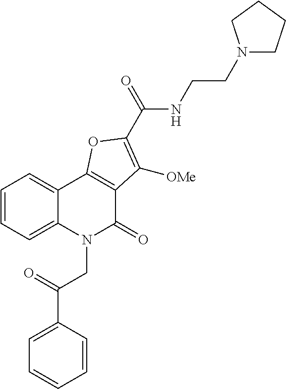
C1=CC=C2C(=C1)C1=C(C(=O)N2CC(C2=CC=CC=C2)=O)C([OMe])=C(C(NCCN2CCCC2)=O)O1
